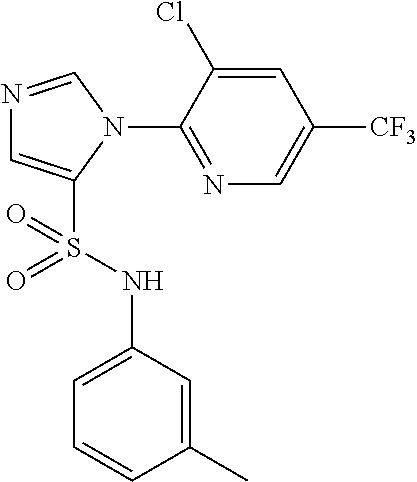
N1=CN(C2=NC=C([CF3])C=C2Cl)C(S(NC2=CC=CC(C)=C2)(=O)=O)=C1
